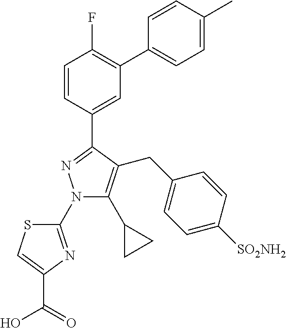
C1=CC(C2=NN(C3=NC(C(O)=O)=CS3)C(C3CC3)=C2CC2=CC=C([SO2NH2])C=C2)=CC(C2=CC=C(C)C=C2)=C1F
